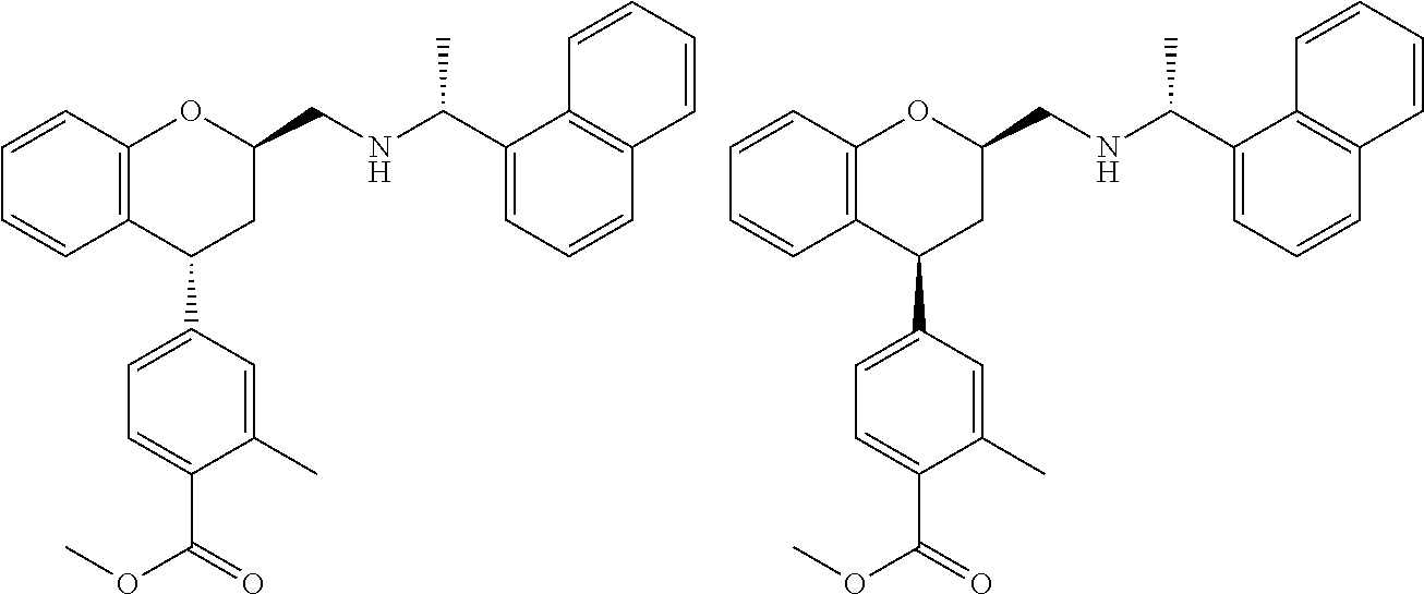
C12=C(C(C3=CC=C(C(=O)OC)C(C)=C3)CC(CNC(C)C3=CC=CC4=C3C=CC=C4)O1)C=CC=C2.C12=C(C(C3=CC=C(C(=O)OC)C(C)=C3)CC(CNC(C)C3=CC=CC4=C3C=CC=C4)O1)C=CC=C2
